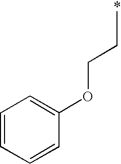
C(CC)OC1=CC=CC=C1
